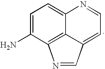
C1=C(N)C2=C3C(=C1)N=CC=C3C=N2
